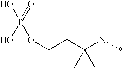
OP(O)(=O)OCCC(N*)(C)C
